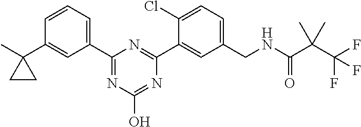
C1(CNC(C(C(F)(F)F)(C)C)=O)=CC=C(Cl)C(C2=NC(C3=CC=CC(C4(C)CC4)=C3)=NC(O)=N2)=C1
